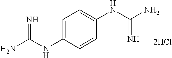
C1=C(NC(N)=N)C=CC(NC(N)=N)=C1
